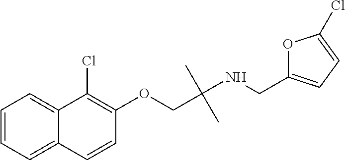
C1=CC=C2C(=C1)C(Cl)=C(OCC(NCC1=CC=C(Cl)O1)(C)C)C=C2
